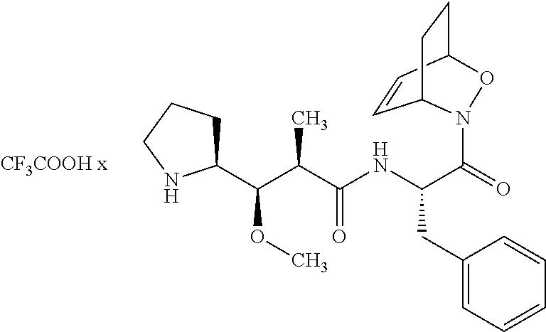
C1=CC2CCC1N(C(=O)C(NC(C(C(OC)C1CCCN1)C)=O)CC1=CC=CC=C1)O2
